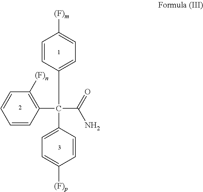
C1=CC(C(C2=C([(F)n])C=CC=C2)(C(=O)N)C2=CC=C([(F)p])C=C2)=CC=C1[(F)m]
